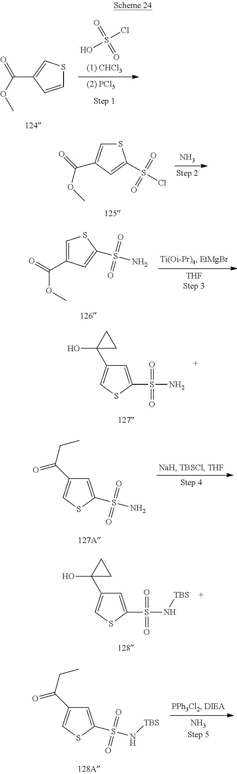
C1=CC(C(OC)=O)=CS1.OS(Cl)(=O)=O.S1C=C(C(=O)OC)C=C1S(Cl)(=O)=O.N.C1=C(C(OC)=O)C=C(S(N)(=O)=O)S1.C1=C(S(N)(=O)=O)SC=C1C1(O)CC1.C1=C(S(N)(=O)=O)SC=C1C(=O)CC.C1=C(S(N[TBS])(=O)=O)SC=C1C1(O)CC1.C1=C(S(N[TBS])(=O)=O)SC=C1C(=O)CC
